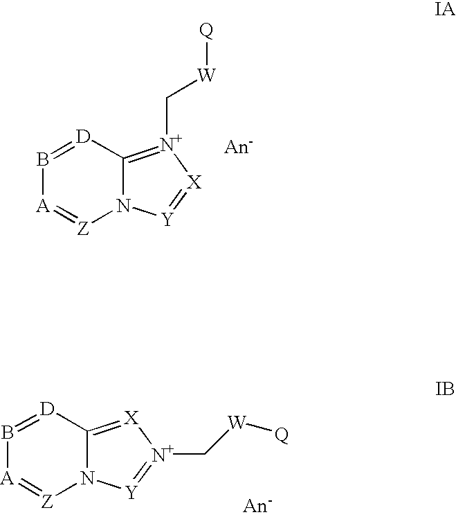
B1=[D]C2=[N+](C[W][Q])[X]=[Y]N2[Z]=[A]1.B1=[D]C2=[X][N+](C[W][Q])=[Y]N2[Z]=[A]1
